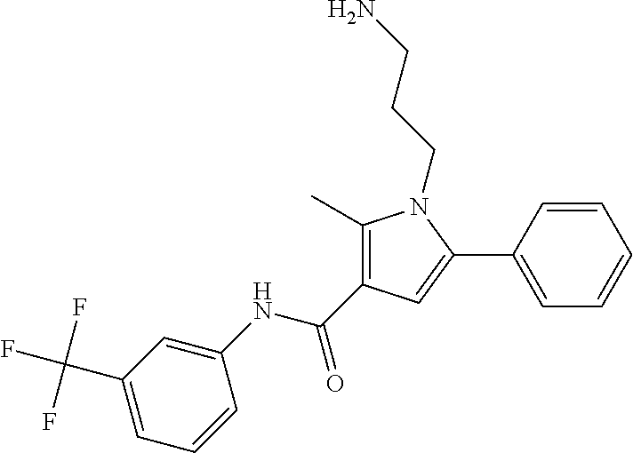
C1(C)=C(C(NC2=CC(C(F)(F)F)=CC=C2)=O)C=C(C2=CC=CC=C2)N1CCCN
